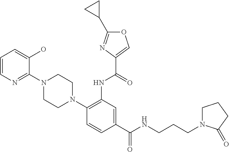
C1(C(NCCCN2CCCC2=O)=O)=CC(NC(=O)C2=COC(C3CC3)=N2)=C(N2CCN(C3=NC=CC=C3O)CC2)C=C1
